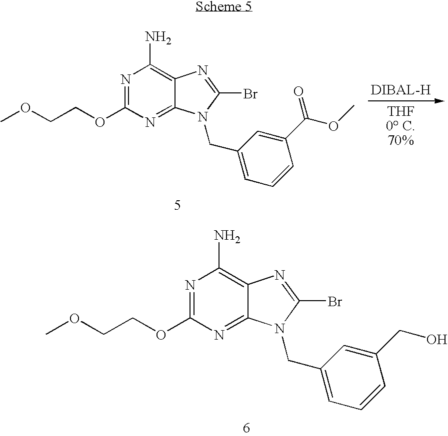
N1=C(OCCOC)N=C2C(=C1N)N=C(Br)N2CC1=CC=CC(C(=O)OC)=C1.N1=C(OCCOC)N=C2C(=C1N)N=C(Br)N2CC1=CC=CC(CO)=C1
